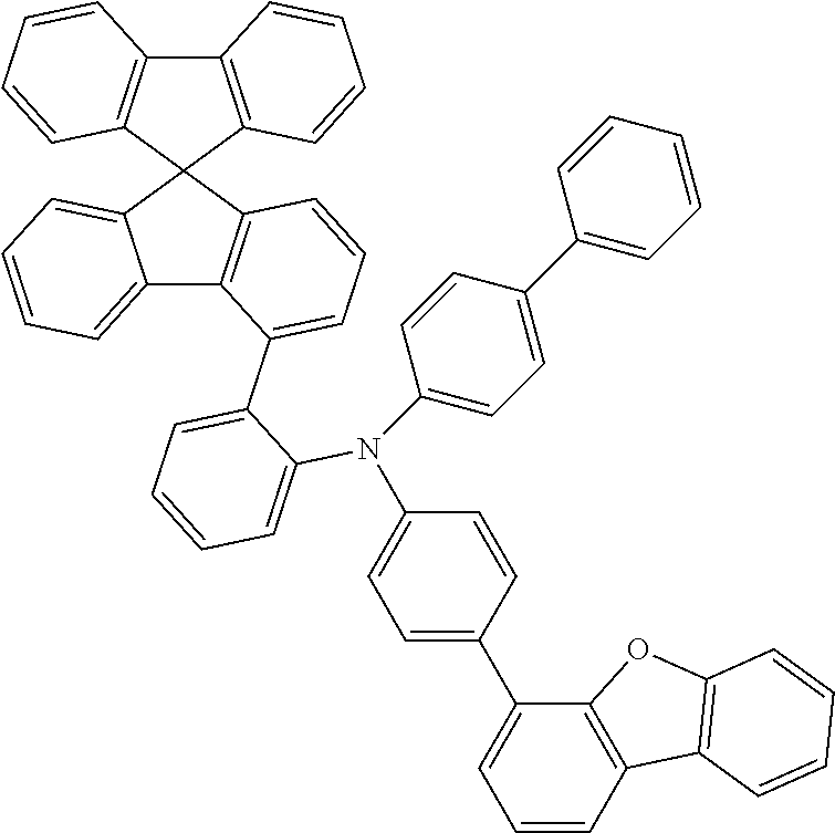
C12=C(C3(C4=C1C=CC=C4)C1=CC=CC=C1C1=C3C=CC=C1C1=CC=CC=C1N(C1=CC=C(C3=CC=CC4=C3OC3=C4C=CC=C3)C=C1)C1=CC=C(C3=CC=CC=C3)C=C1)C=CC=C2
